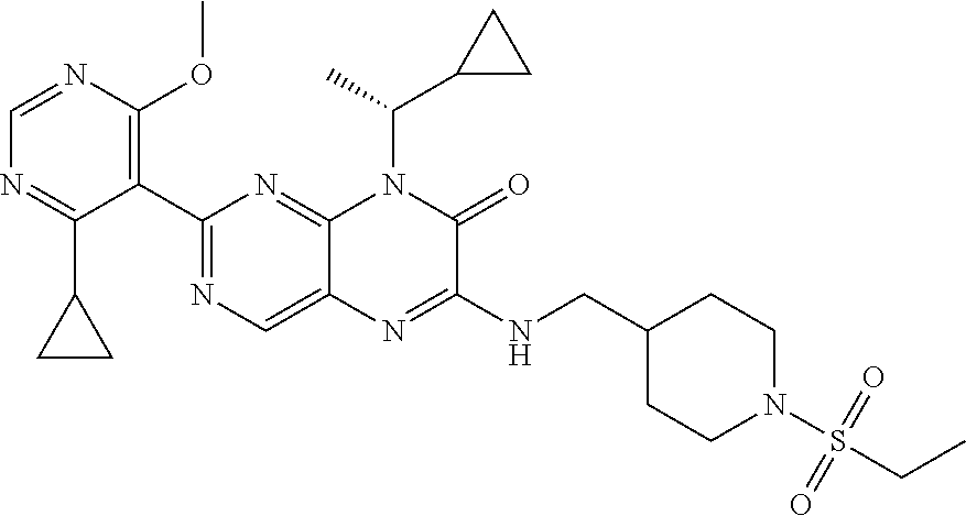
C1=NC(OC)=C(C2=NC=C3C(=N2)N(C(C)C2CC2)C(=O)C(NCC2CCN(S(CC)(=O)=O)CC2)=N3)C(C2CC2)=N1
